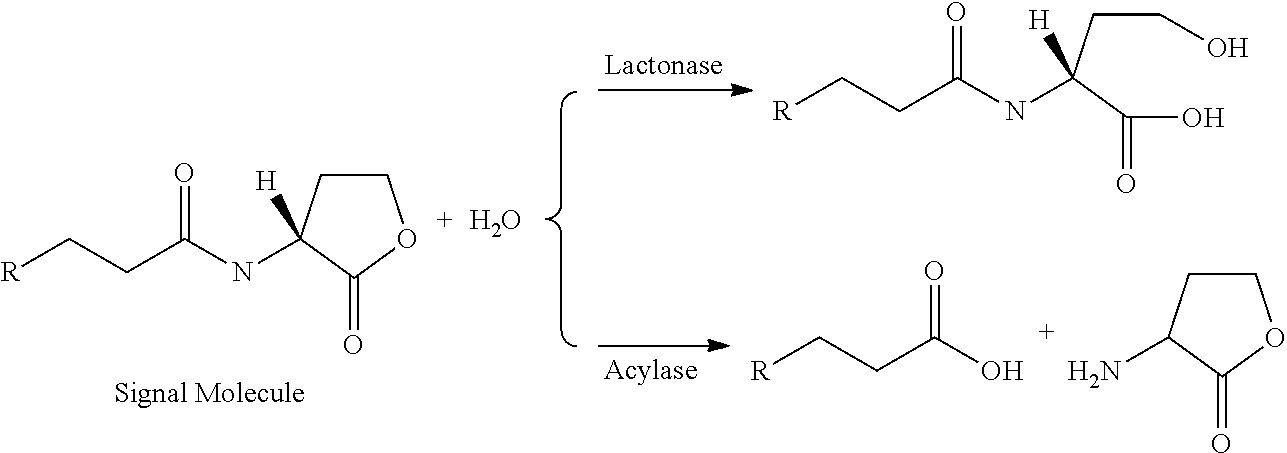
[R]CCC(NC1([H])CCOC1=O)=O.O.[R]CCC(NC(CCO)(C(O)=O)[H])=O.[R]CCC(O)=O.C1CC(N)C(=O)O1
